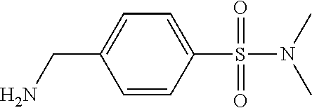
C1=CC(S(N(C)C)(=O)=O)=CC=C1CN
